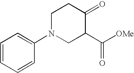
C1=CC=CC(N2CC(C([OMe])=O)C(=O)CC2)=C1
